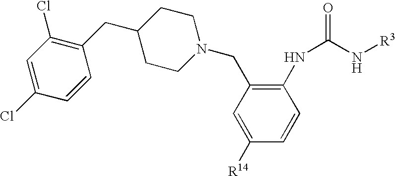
C1=C([R14])C=CC(NC(=O)N[R3])=C1CN1CCC(CC2=C(Cl)C=C(Cl)C=C2)CC1
